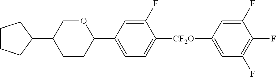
C1(C2CCCC2)COC(C2=CC=C([CF2O]C3=CC(F)=C(F)C(F)=C3)C(F)=C2)CC1
